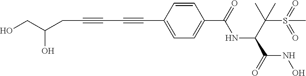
C(C#CC#CC1=CC=C(C(=O)NC(C(S(=O)(=O)C)(C)C)C(=O)NO)C=C1)C(CO)O
